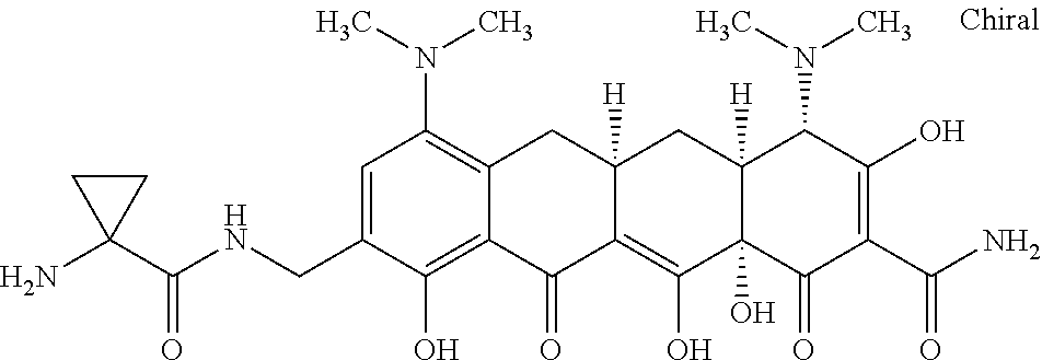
C12([H])C(O)(C(=O)C(C(N)=O)=C(O)C1N(C)C)C(O)=C1C([H])(C2)CC2=C(N(C)C)C=C(CNC(C3(N)CC3)=O)C(O)=C2C1=O
